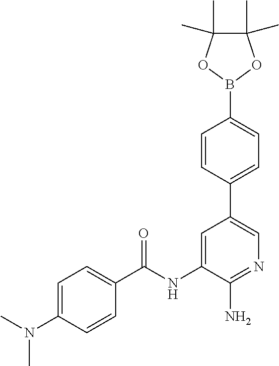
C1=C(N(C)C)C=CC(C(NC2=CC(C3=CC=C(B4OC(C)(C)C(C)(C)O4)C=C3)=CN=C2N)=O)=C1
